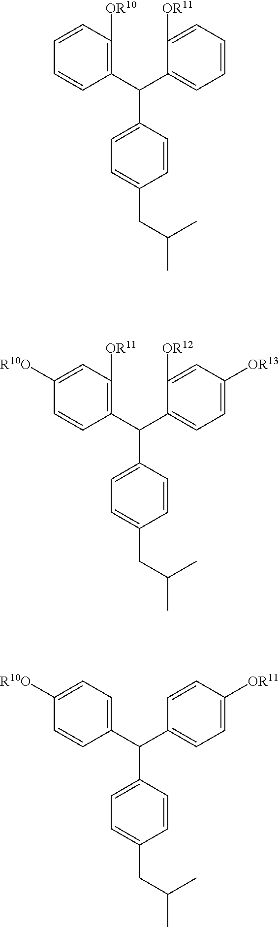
C1(C(C2=C([OR10])C=CC=C2)C2=CC=C(CC(C)C)C=C2)=CC=CC=C1[OR11].C1(C(C2=CC=C([R10O])C=C2)C2=CC=C(CC(C)C)C=C2)=CC=C([OR11])C=C1.C1=C(C(C2=C([OR11])C=C([R10O])C=C2)C2=CC=C(CC(C)C)C=C2)C([OR12])=CC([OR13])=C1
